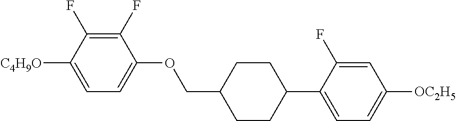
C1(F)=C(F)C([C4H9O])=CC=C1OCC1CCC(C2=CC=C([OC2H5])C=C2F)CC1
